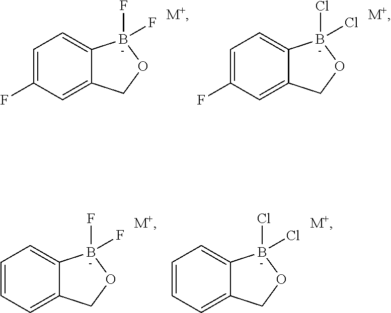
C12=CC=C(F)C=C1COB2(F)F.[M+].C12=CC=C(F)C=C1COB2(Cl)Cl.[M+].C12=CC=CC=C1COB2(F)F.[M+].C12=CC=CC=C1COB2(Cl)Cl.[M+]
